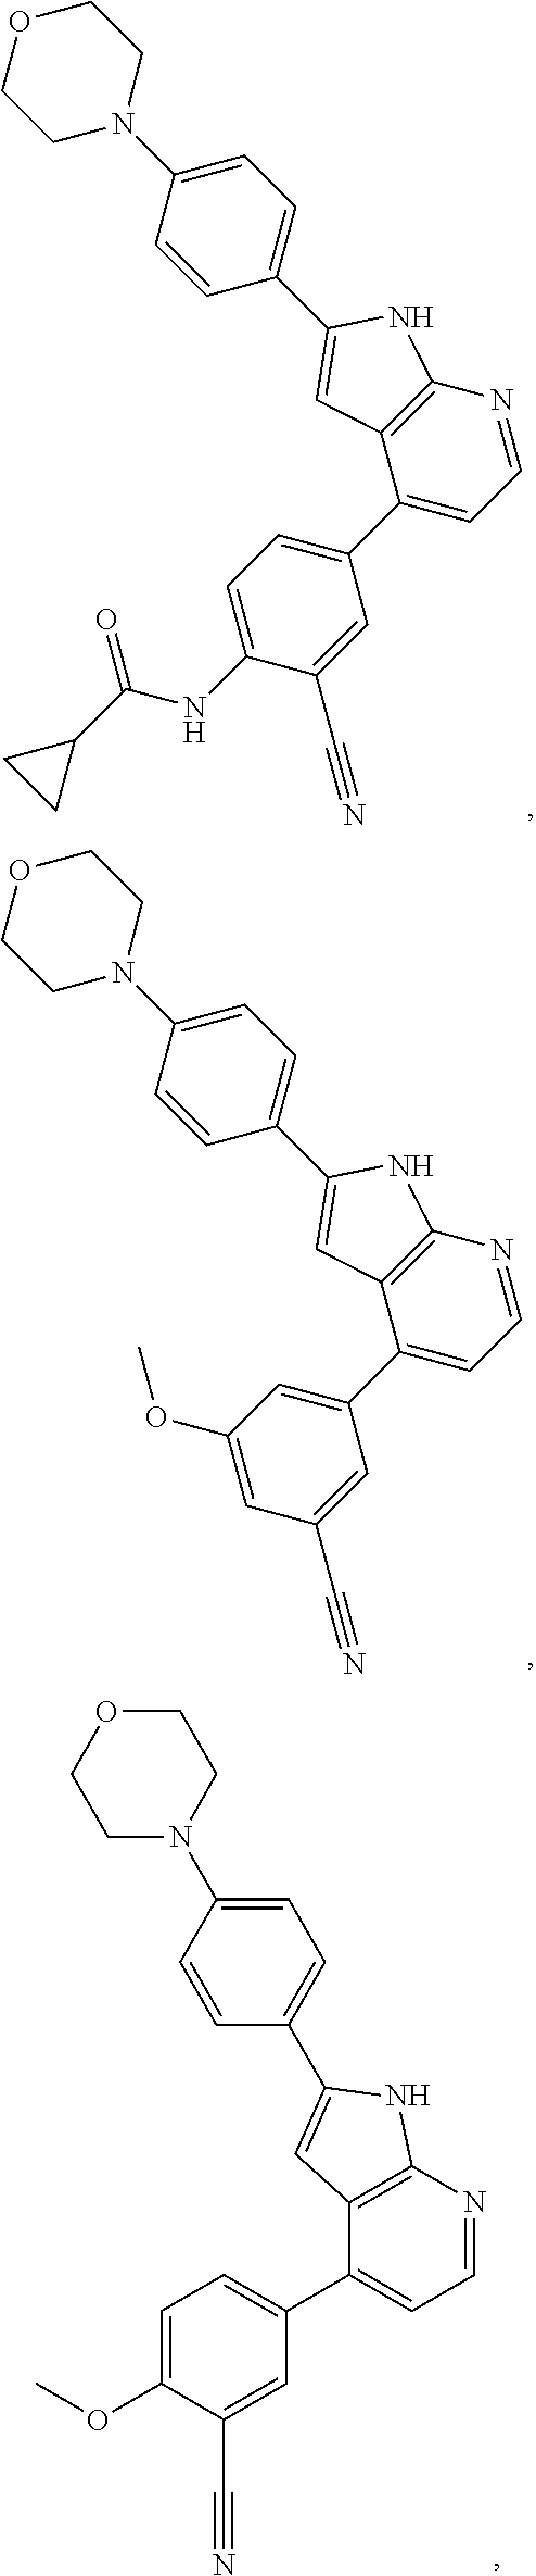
C1=C(NC(C2CC2)=O)C(C#N)=CC(C2=CC=NC3=C2C=C(C2=CC=C(N4CCOCC4)C=C2)N3)=C1.C1(OC)=CC(C#N)=CC(C2=CC=NC3=C2C=C(C2=CC=C(N4CCOCC4)C=C2)N3)=C1.C1=C(OC)C(C#N)=CC(C2=CC=NC3=C2C=C(C2=CC=C(N4CCOCC4)C=C2)N3)=C1
